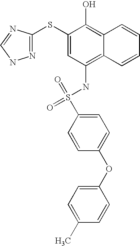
O=S(NC1=C2C(=C(O)C(SC3=NNC=N3)=C1)C=CC=C2)(=O)C1=CC=C(OC2=CC=C(C)C=C2)C=C1
